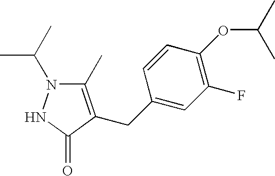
C1(C)=C(CC2=CC(F)=C(OC(C)C)C=C2)C(=O)NN1C(C)C
